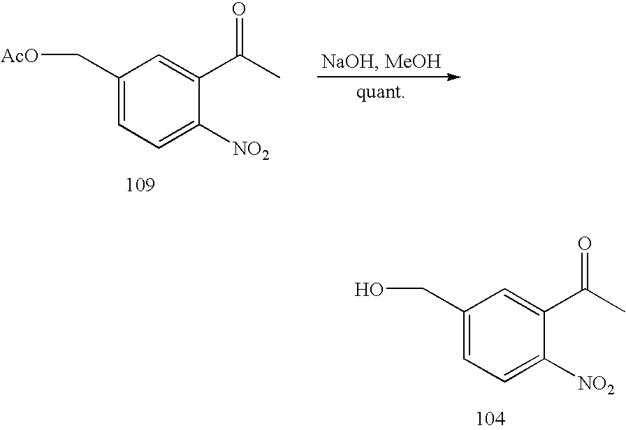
C1(C[AcO])=CC=C([NO2])C(C(C)=O)=C1.C1(CO)=CC=C([NO2])C(C(C)=O)=C1
